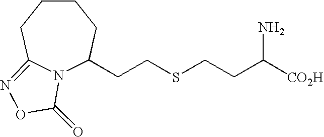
C1CCC2=NOC(=O)N2C(CCSCCC(N)[CO2H])C1
